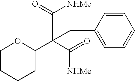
C1=CC(CC(C2CCCCO2)(C([NHMe])=O)C(=O)[NHMe])=CC=C1
